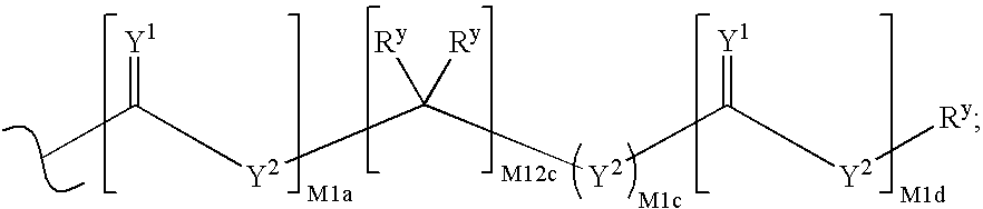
C([Y2]C([Y2]C([Y2][Ry])=[Y1])([Ry])[Ry])(=[Y1])C
